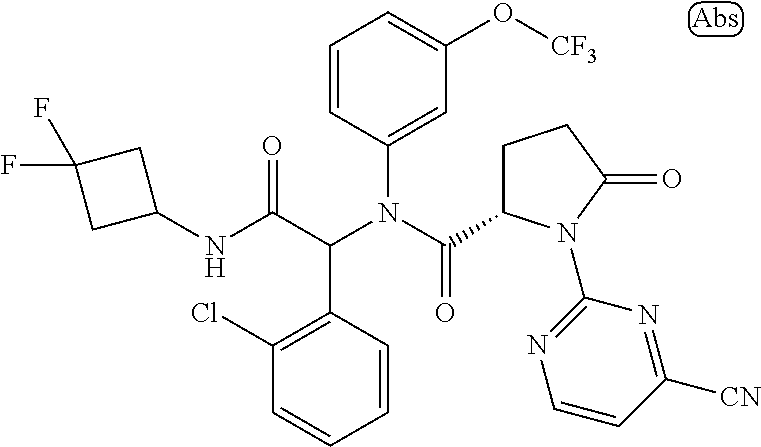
C1(N(C(C2CCC(=O)N2C2=NC=CC([CN])=N2)=O)C(C(NC2CC(F)(F)C2)=O)C2=C(Cl)C=CC=C2)=CC(O[CF3])=CC=C1
